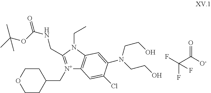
[N+]1(CC2CCOCC2)=C(CNC(OC(C)(C)C)=O)N(CC)C2=C1C=C(Cl)C(N(CCO)CCO)=C2.[O-]C(C(F)(F)F)=O
